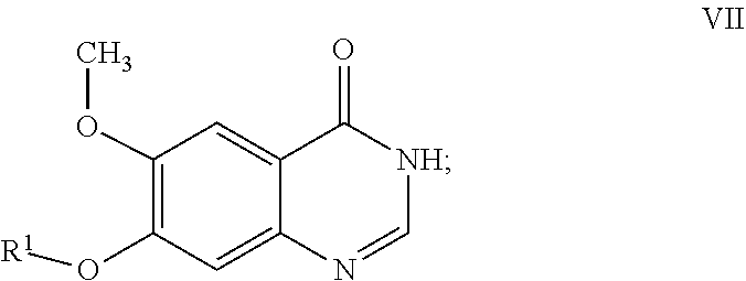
C1=NC2=CC(O[R1])=C(OC)C=C2C(=O)[NH]1
